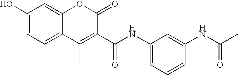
C1(O)=CC=C2C(=C1)OC(=O)C(C(NC1=CC=CC(NC(C)=O)=C1)=O)=C2C
